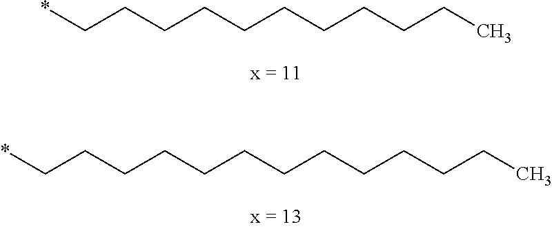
*CCCCCCCCCCC.*CCCCCCCCCCCCC
